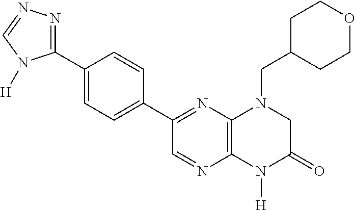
C1=C(C2=NC3=C(N=C2)N([H])C(=O)CN3CC2CCOCC2)C=CC(C2=NN=CN2[H])=C1
